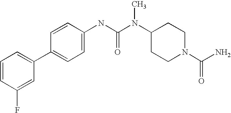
C1=CC(F)=CC(C2=CC=C(NC(N(C3CCN(C(N)=O)CC3)C)=O)C=C2)=C1
